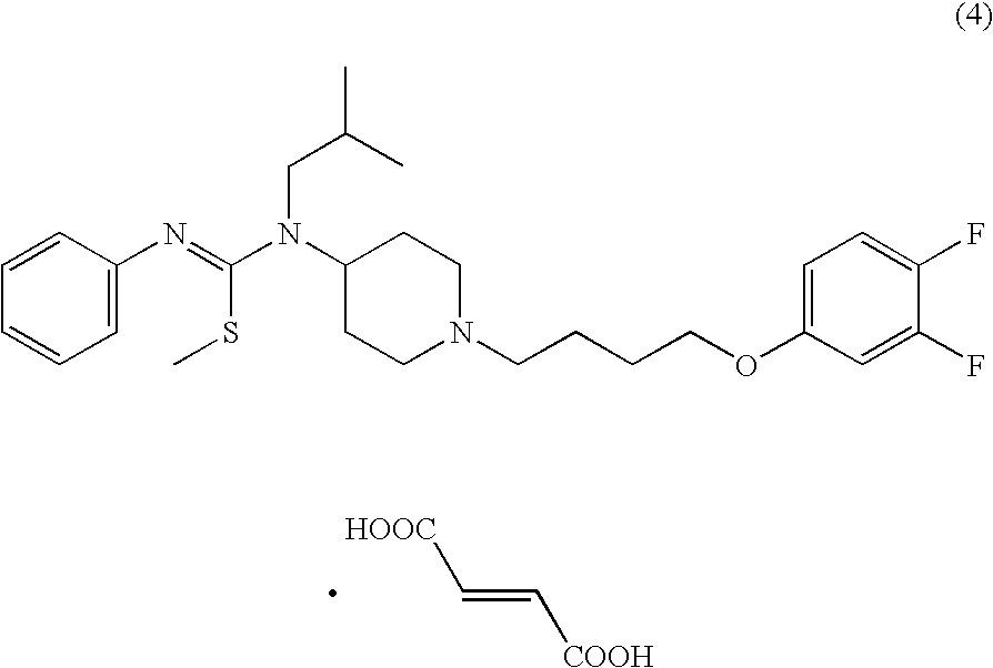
C1=C(N=C(N(C2CCN(CCCCOC3=CC=C(F)C(F)=C3)CC2)CC(C)C)SC)C=CC=C1.[HOOC]C=C[COOH]
